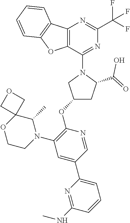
C12=C(C(N3CC(OC4=C(N5CCOC6(C5C)COC6)C=C(C5=CC=CC(NC)=N5)C=N4)CC3C(=O)O)=NC(C(F)(F)F)=N1)OC1=C2C=CC=C1
